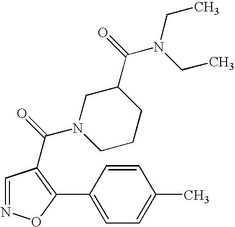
C1=CC(C2=C(C(=O)N3CCCC(C(=O)N(CC)CC)C3)C=NO2)=CC=C1C
